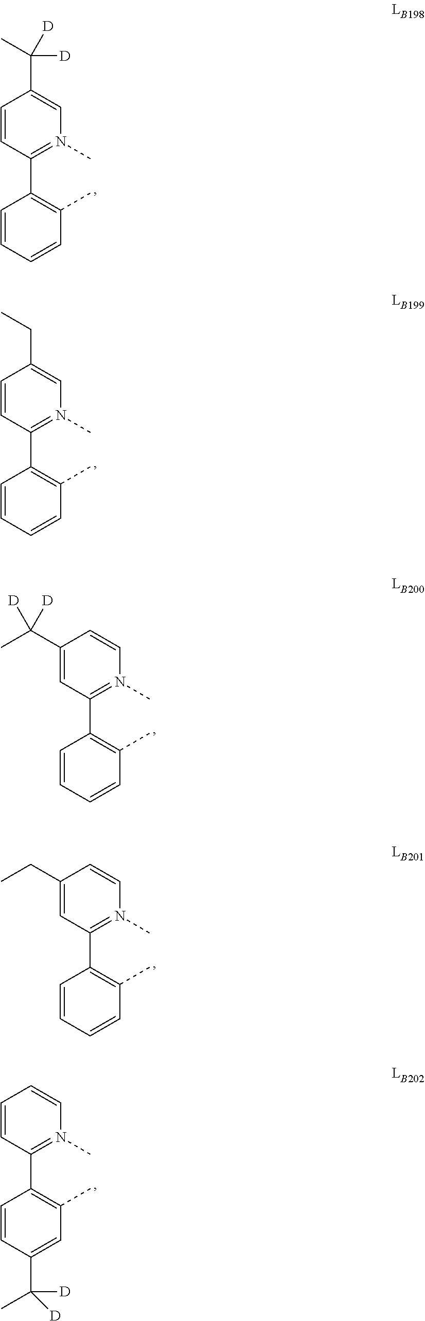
C1=CC(C2=C(C)C=CC=C2)=N(C)C=C1C(C)([D])[D].C1=CC(C2=C(C)C=CC=C2)=N(C)C=C1CC.C1(C(C)([D])[D])=CC(C2=C(C)C=CC=C2)=N(C)C=C1.C1(CC)=CC(C2=C(C)C=CC=C2)=N(C)C=C1.C1=CC(C2=C(C)C=C(C([D])(C)[D])C=C2)=N(C)C=C1
